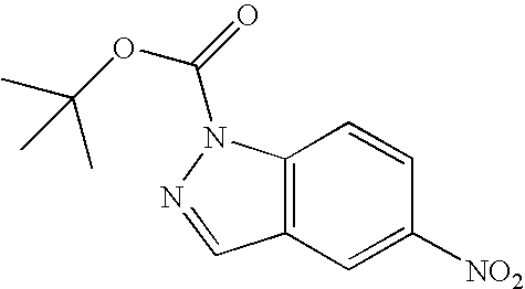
C1=C([NO2])C=CC2=C1C=NN2C(OC(C)(C)C)=O
